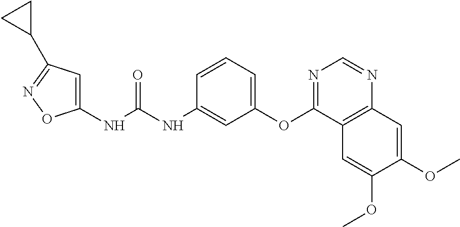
N(C(NC1=CC(OC2=NC=NC3=C2C=C(OC)C(OC)=C3)=CC=C1)=O)C1=CC(C2CC2)=NO1
